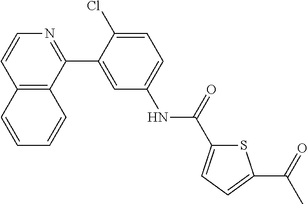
C12=C(C(C3=CC(NC(=O)C4=CC=C(C(=O)C)S4)=CC=C3Cl)=NC=C1)C=CC=C2
